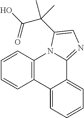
C1=CC2=C(C=C1)C1=CC=CC=C1C1=NC=C(C(C(O)=O)(C)C)N21
